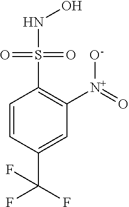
C1=CC(C(F)(F)F)=CC([N+](=O)[O-])=C1S(NO)(=O)=O
